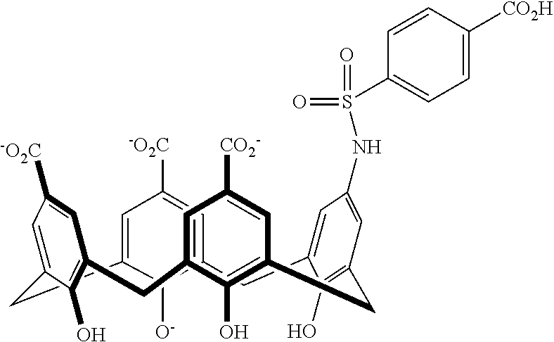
C12=CC([-O2C])=CC(=C1[O-])CC1=CC(NS(=O)(C3=CC=C([CO2H])C=C3)=O)=CC(=C1O)CC1=C(O)C(=CC([CO2-])=C1)CC1=C(O)C(=CC([-O2C])=C1)C2
